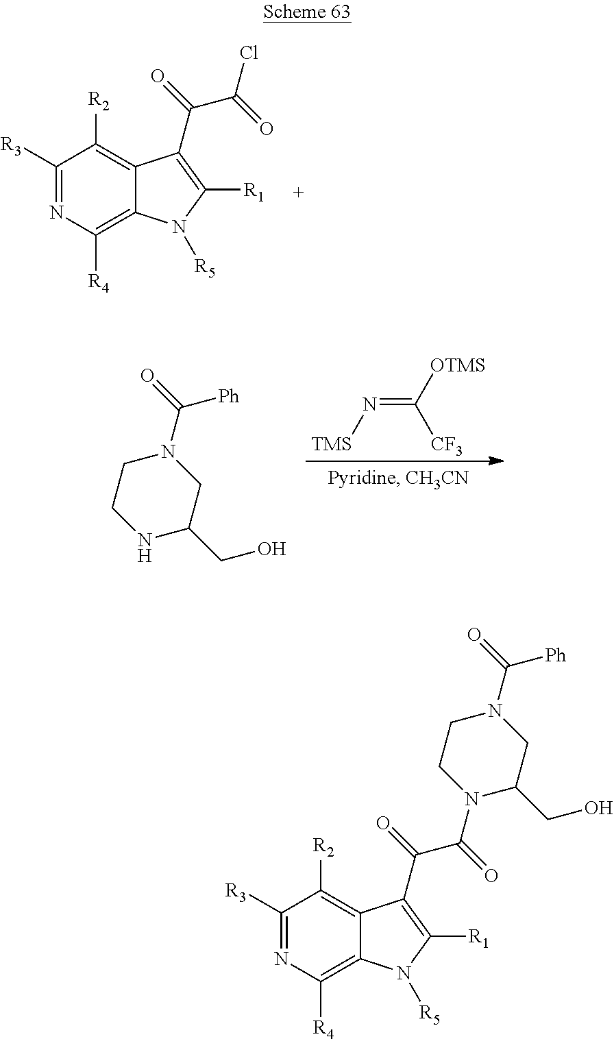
C1([R3])=NC([R4])=C2C(=C1[R2])C(C(=O)C(=O)Cl)=C([R1])N2[R5].C(=N[TMS])([OTMS])[CF3].C1CNC(CO)CN1C(=O)[Ph].C1([R3])=NC([R4])=C2C(=C1[R2])C(C(=O)C(=O)N1CCN(C(=O)[Ph])CC1CO)=C([R1])N2[R5]
